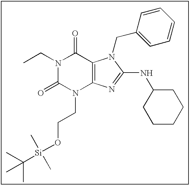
N1(CC)C(=O)N(CCO[Si](C(C)(C)C)(C)C)C2=C(C1=O)N(CC1=CC=CC=C1)C(NC1CCCCC1)=N2
